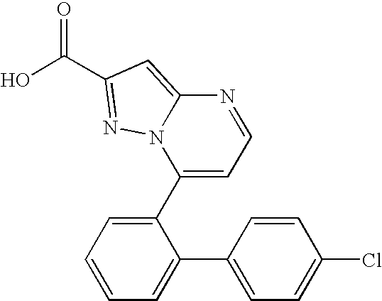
C12=CC(C(O)=O)=NN1C(C1=CC=CC=C1C1=CC=C(Cl)C=C1)=CC=N2
